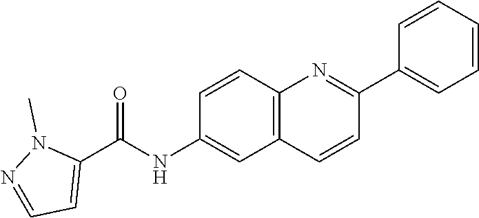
C1=CC=CC(C2=NC3=C(C=C(NC(C4=CC=NN4C)=O)C=C3)C=C2)=C1
